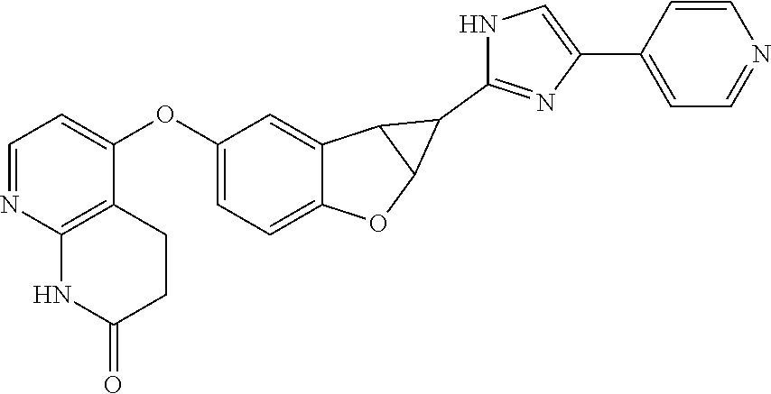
C1=NC2=C(C(OC3=CC=C4C(=C3)C3C(O4)C3C3=NC(C4=CC=NC=C4)=CN3)=C1)CCC(=O)N2
